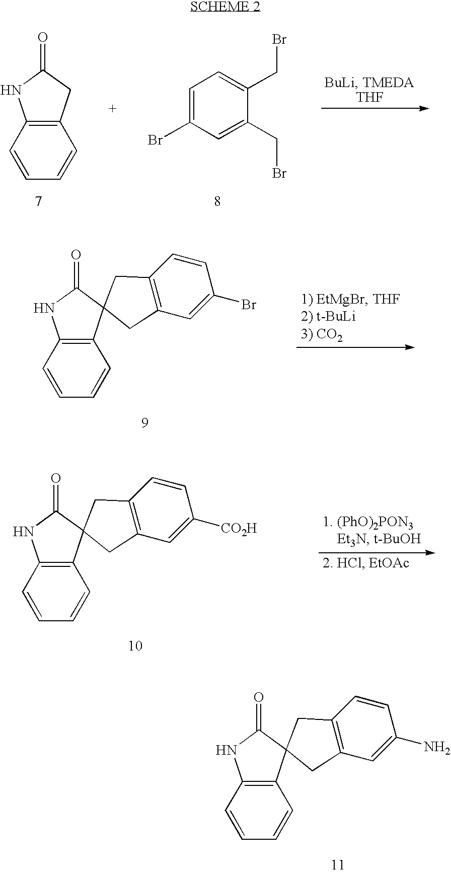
C1=C(Br)C=C(CBr)C(CBr)=C1.C12=C(C=CC=C1)NC(=O)C2.C12=C(C=CC=C1)NC(=O)C21CC2=C(C=C(Br)C=C2)C1.C12=C(C=CC=C1)NC(=O)C21CC2=C(C=C([CO2H])C=C2)C1.C12=C(C=CC=C1)NC(=O)C21CC2=C(C=C(N)C=C2)C1
